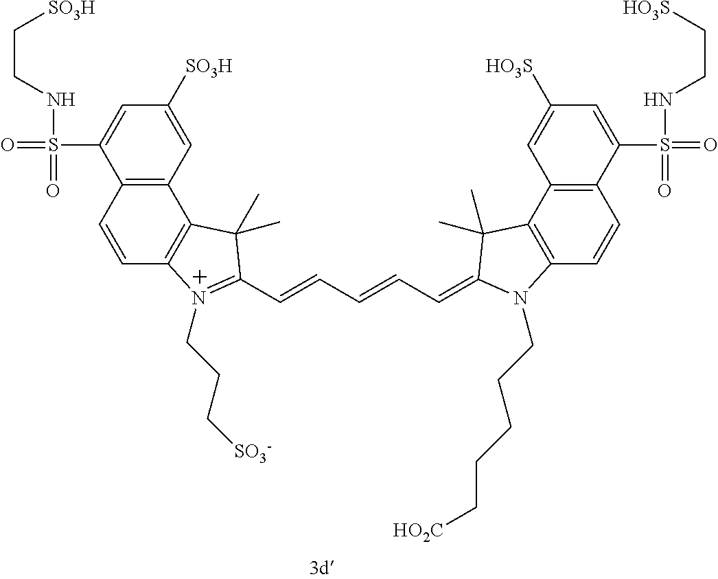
C12=C(C=CC3=C1C(C)(C)C(C=CC=CC=C1C(C)(C)C4=C(C=CC5=C4C=C([HO3S])C=C5S(=O)(NCC[HO3S])=O)N1CCCCC[HO2C])=N3CCC[SO3-])C(S(=O)(NCC[SO3H])=O)=CC([SO3H])=C2
